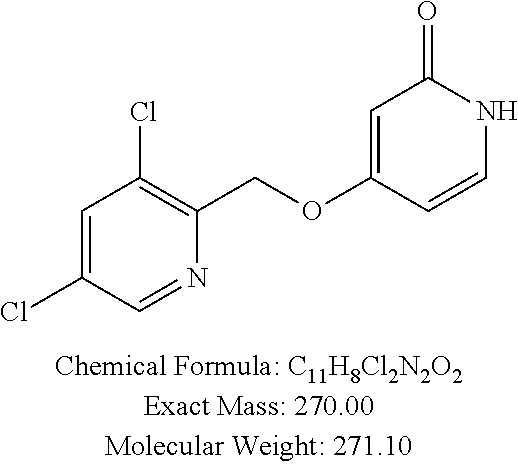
C1=C(Cl)C=NC(COC2=CC(=O)NC=C2)=C1Cl
